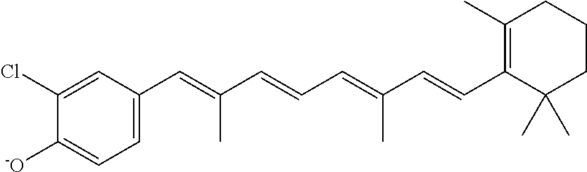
C1(C=C(C=CC=C(C=CC2=C(C)CCCC2(C)C)C)C)=CC=C([-O])C(Cl)=C1
